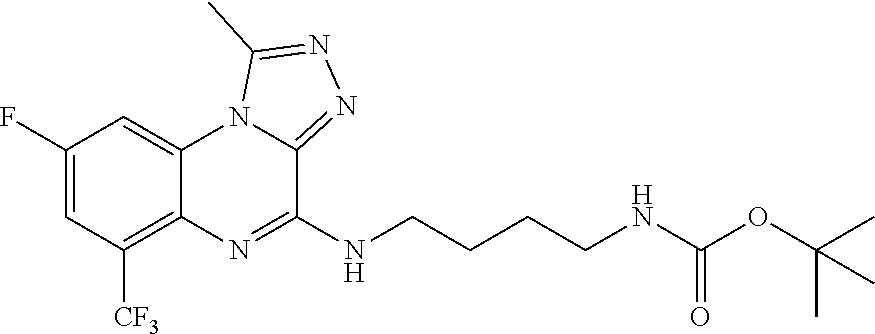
C1(F)=CC([CF3])=C2C(=C1)N1C(=NN=C1C)C(NCCCCNC(OC(C)(C)C)=O)=N2
